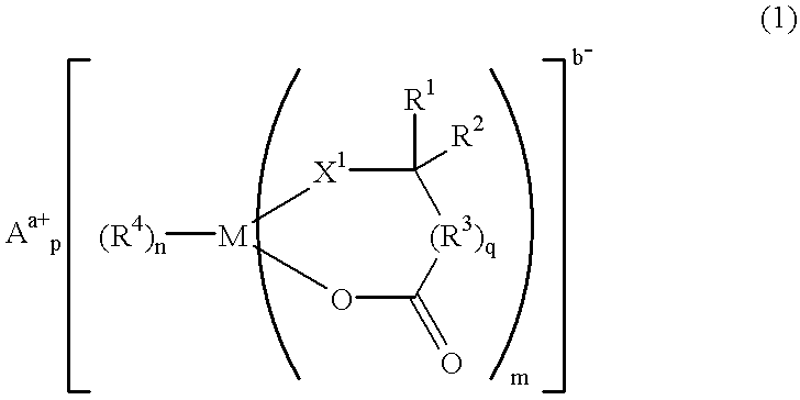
O1C(=O)[(R3)q]C([R1])([R2])[X1][M]1[(R4)n]
